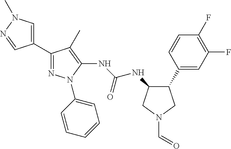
C1(C2=NN(C3=CC=CC=C3)C(NC(NC3C(C4=CC(F)=C(F)C=C4)CN(C=O)C3)=O)=C2C)=CN(C)N=C1
